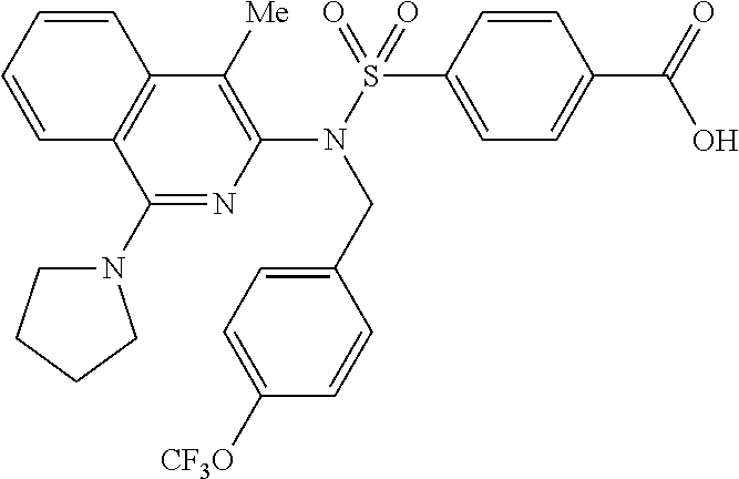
C1(N2CCCC2)=NC(N(S(=O)(C2=CC=C(C(=O)O)C=C2)=O)CC2=CC=C([CF3O])C=C2)=C([Me])C2=C1C=CC=C2
